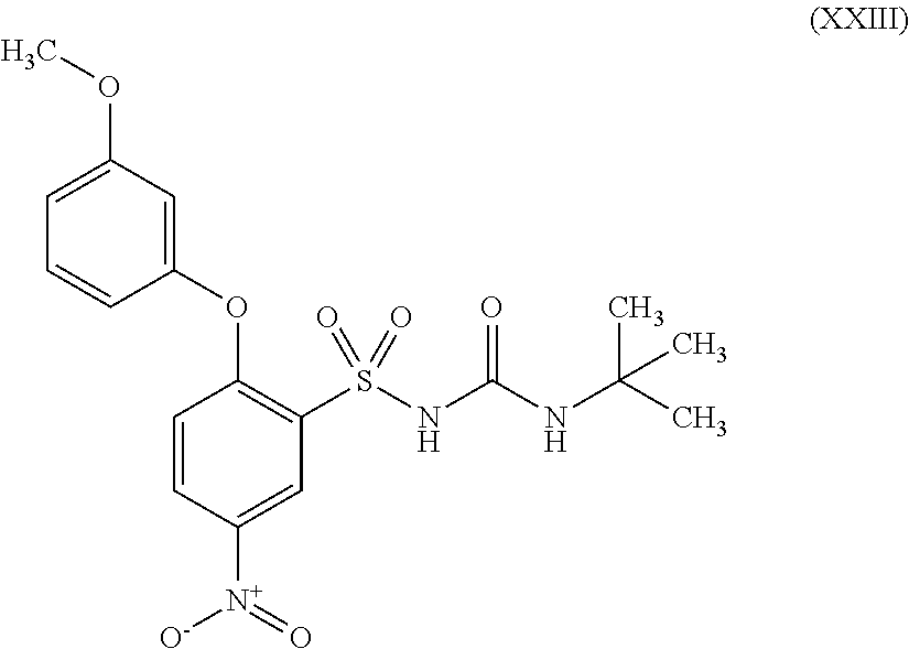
C1=CC([N+](=O)[O-])=CC(S(NC(NC(C)(C)C)=O)(=O)=O)=C1OC1=CC(OC)=CC=C1
